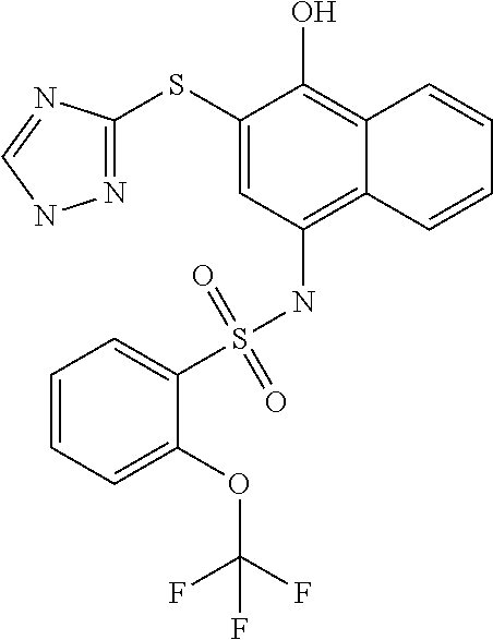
N1=C(SC2=CC(NS(C3=CC=CC=C3OC(F)(F)F)(=O)=O)=C3C(=C2O)C=CC=C3)N=CN1
